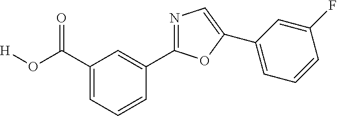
C1=C(C(O[H])=O)C=C(C2=NC=C(C3=CC=CC(F)=C3)O2)C=C1
